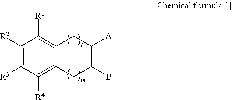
C1([R2])=C([R3])C([R4])=C2C(=C1[R1])CC([A])C(B)C2
